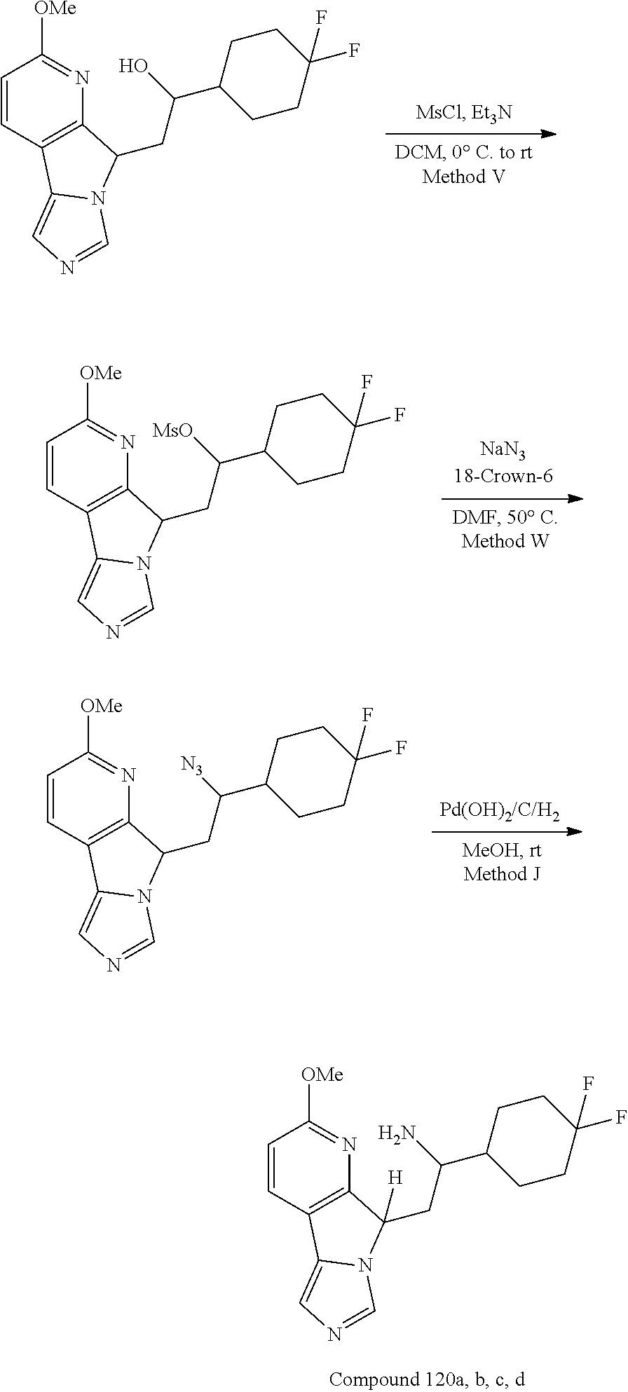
C1=CC2=C(N=C1[OMe])C(CC(C1CCC(F)(F)CC1)O)N1C2=CN=C1.C1=CC2=C(N=C1[OMe])C(CC(C1CCC(F)(F)CC1)[MsO])N1C2=CN=C1.C1=CC2=C(N=C1[OMe])C(CC(C1CCC(F)(F)CC1)[N3])N1C2=CN=C1.C1=CC2=C(N=C1[OMe])C(CC(C1CCC(F)(F)CC1)N)([H])N1C2=CN=C1
